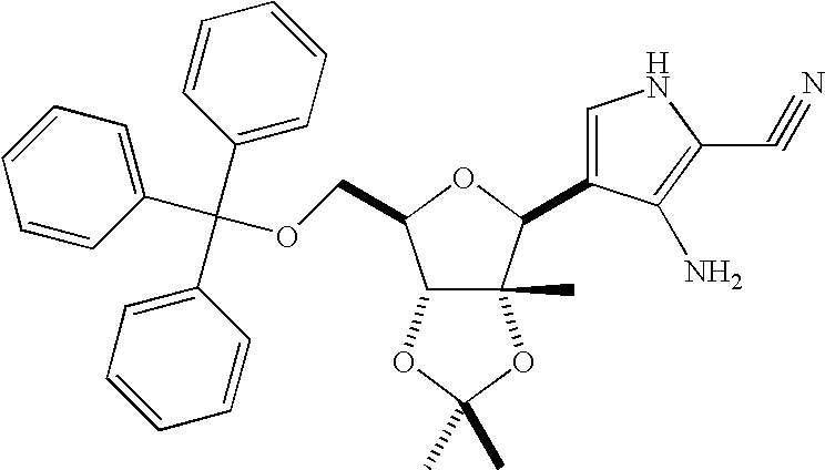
C1=CC(C(C2=CC=CC=C2)(C2=CC=CC=C2)OCC2C3C(C)(C(C4=CNC(C#N)=C4N)O2)OC(C)(C)O3)=CC=C1
